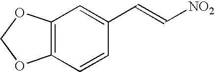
C12=C(OCO1)C=C(C=C[NO2])C=C2
